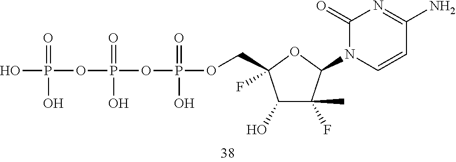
OP(OP(OP(OCC1(F)C(O)C(C)(F)C(N2C(=O)N=C(N)C=C2)O1)(=O)O)(=O)O)(=O)O
